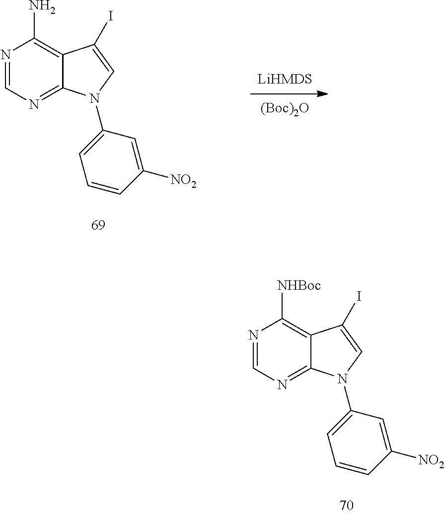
N1=CN=C2C(=C1N)C(I)=CN2C1=CC=CC([NO2])=C1.[(Boc)2O].N1=CN=C2C(=C1[NHBoc])C(I)=CN2C1=CC=CC([NO2])=C1
